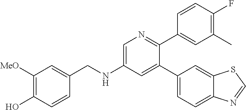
C(NC1=CN=C(C2=CC(C)=C(F)C=C2)C(C2=CC=C3C(=C2)SC=N3)=C1)C1=CC([MeO])=C(O)C=C1
